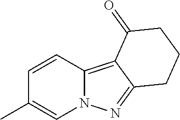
C1=CC(C)=CN2C1=C1C(=N2)CCCC1=O
